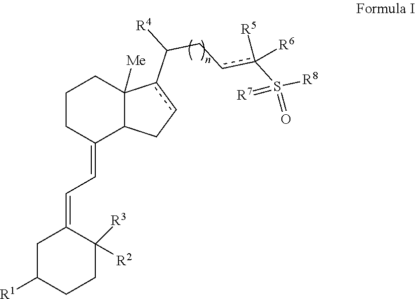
C1CC(=CC=C2CC([R1])CCC2([R3])[R2])C2C([Me])(C1)c(C([R4])Ccc(S([R8])(=O)=[R7])([R5])[R6])cC2
